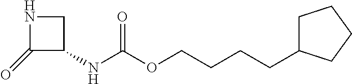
C1(=O)C(NC(OCCCCC2CCCC2)=O)CN1
